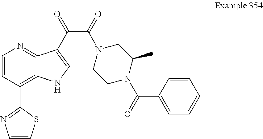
C1=CC(C2=NC=CS2)=C2C(=N1)C(C(C(N1CCN(C(C3=CC=CC=C3)=O)C(C)C1)=O)=O)=CN2
